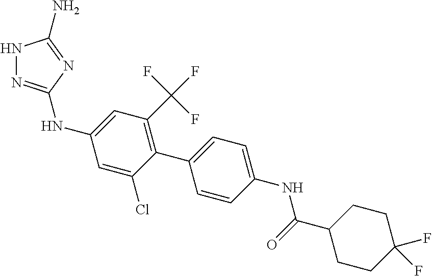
N1N=C(NC2=CC(C(F)(F)F)=C(C3=CC=C(NC(=O)C4CCC(F)(F)CC4)C=C3)C(Cl)=C2)N=C1N
